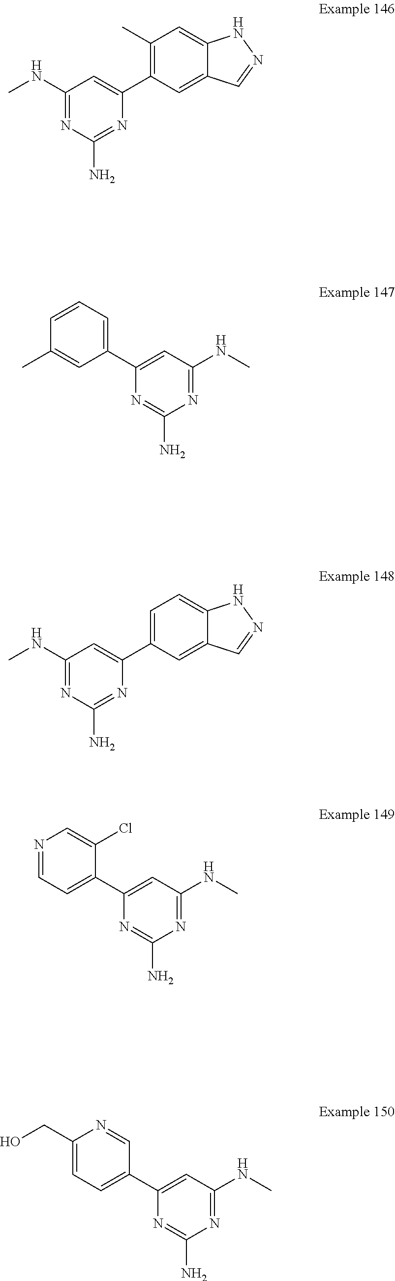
C1(NC)=NC(N)=NC(C2=C(C)C=C3C(=C2)C=NN3)=C1.C1=CC=C(C2=CC(NC)=NC(N)=N2)C=C1C.C1(NC)=NC(N)=NC(C2=CC=C3C(=C2)C=NN3)=C1.N1=CC=C(C2=CC(NC)=NC(N)=N2)C(Cl)=C1.C1(CO)=CC=C(C2=CC(NC)=NC(N)=N2)C=N1
